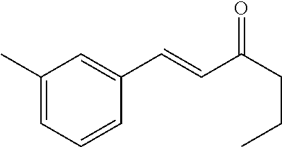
C1(C)=CC=CC(C=CC(CCC)=O)=C1
